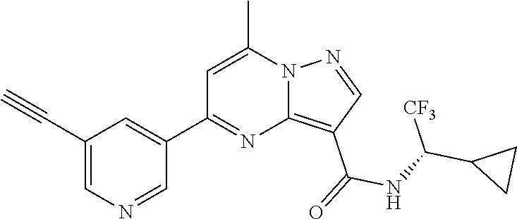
C12=C(C(=O)NC(C3CC3)[CF3])C=NN1C(C)=CC(C1=CC(C#C)=CN=C1)=N2
